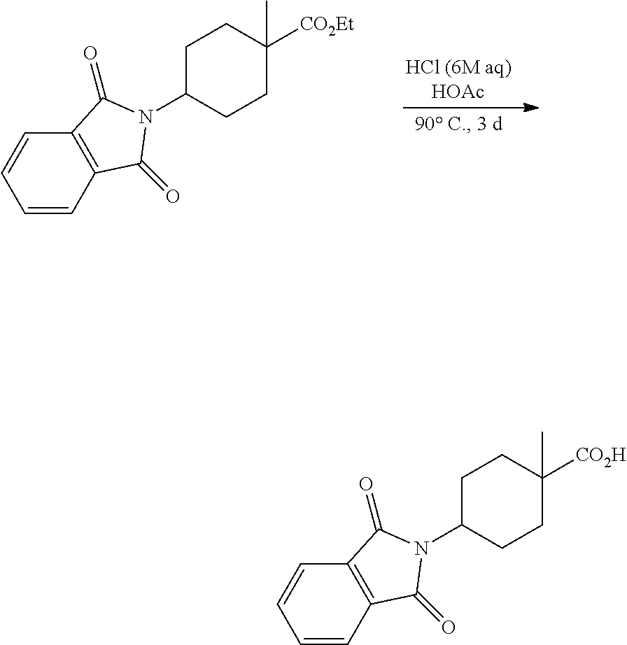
C1C(N2C(=O)C3=C(C=CC=C3)C2=O)CCC([CO2Et])(C)C1.C1C(N2C(=O)C3=C(C=CC=C3)C2=O)CCC([CO2H])(C)C1
